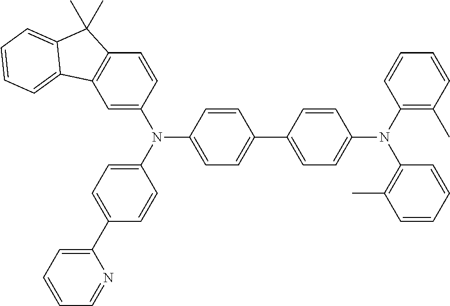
C1=C(N(C2=CC=C(C3=CC=C(N(C4=C(C)C=CC=C4)C4=C(C)C=CC=C4)C=C3)C=C2)C2=CC=C(C3=CC=CC=N3)C=C2)C=CC2=C1C1=CC=CC=C1C2(C)C
